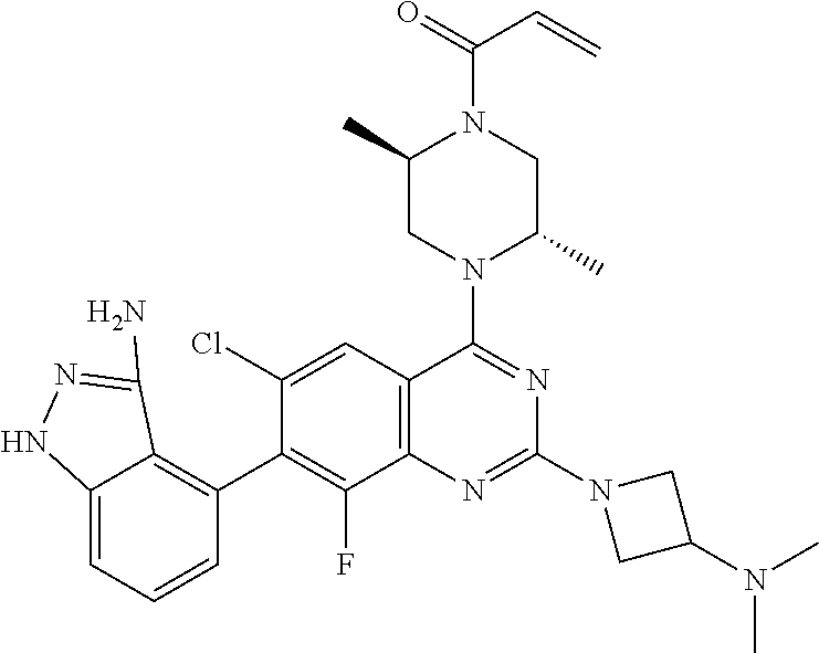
C12=C(C=C(Cl)C(C3=C4C(=CC=C3)NN=C4N)=C1F)C(N1C(C)CN(C(=O)C=C)C(C)C1)=NC(N1CC(N(C)C)C1)=N2
